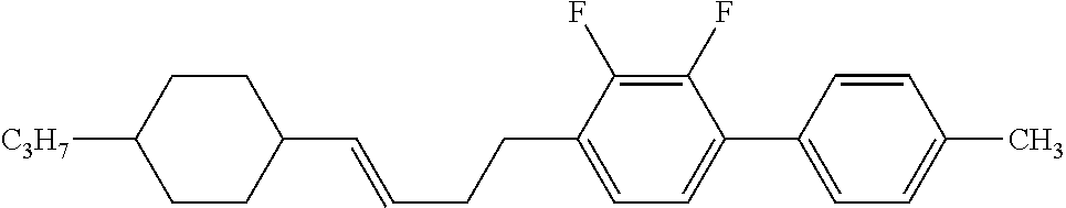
C1CC([C3H7])CCC1C=CCCC1=CC=C(C2=CC=C(C)C=C2)C(F)=C1F
